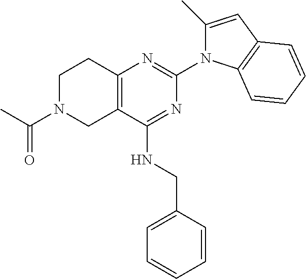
C12=C(C(NCC3=CC=CC=C3)=NC(N3C(C)=CC4=C3C=CC=C4)=N1)CN(C(=O)C)CC2
